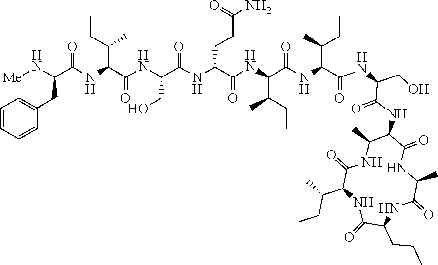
C1=CC=CC(CC(C(NC(C(NC(CO)C(NC(C(NC(C(NC(C(NC(CO)C(NC2C(=O)NC(C)C(=O)NC(CCC)C(=O)NC(C(CC)C)C(=O)NC2C)=O)=O)C(C)CC)=O)C(CC)C)=O)CCC(N)=O)=O)=O)C(CC)C)=O)N[Me])=C1
